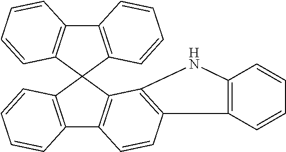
C12=C(C=CC=C1)C1(C3=C2C=CC=C3)C2=C(C3=C1C=CC=C3)C=CC1=C2NC2=C1C=CC=C2
